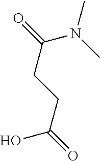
OC(CCC(=O)N(C)C)=O
